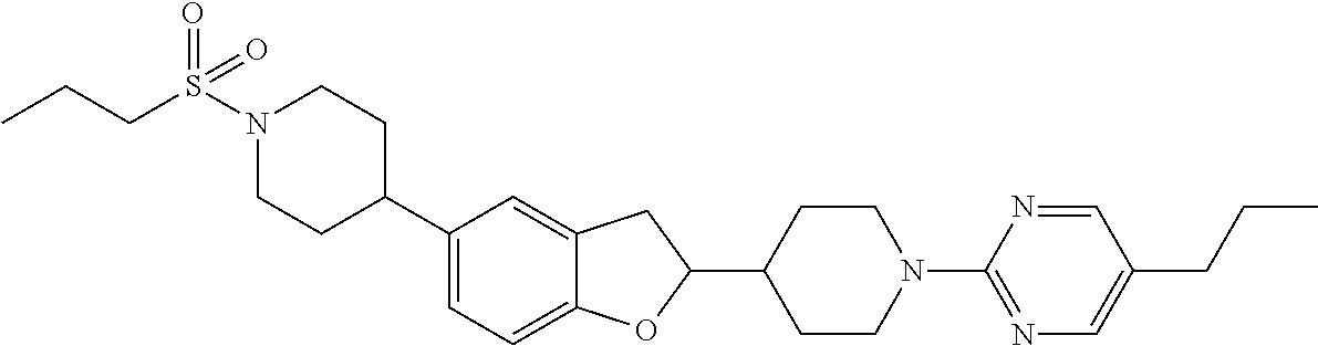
N1(S(CCC)(=O)=O)CCC(C2=CC=C3C(=C2)CC(C2CCN(C4=NC=C(CCC)C=N4)CC2)O3)CC1
